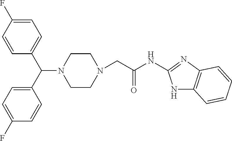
C1CN(CC(NC2=NC3=C(N2)C=CC=C3)=O)CCN1C(C1=CC=C(F)C=C1)C1=CC=C(F)C=C1
